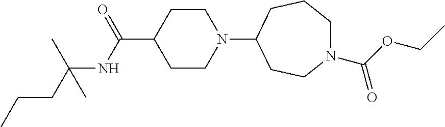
C1CN(C2CCN(C(OCC)=O)CCC2)CCC1C(=O)NC(CCC)(C)C
